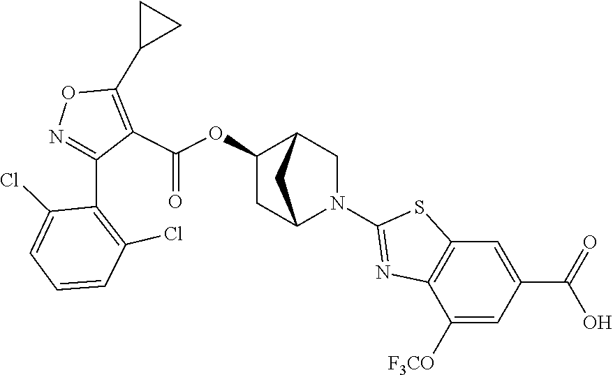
N1=C(C2=C(Cl)C=CC=C2Cl)C(C(OC2CC3N(C4=NC5=C(C=C(C(=O)O)C=C5[F3CO])S4)CC2C3)=O)=C(C2CC2)O1
